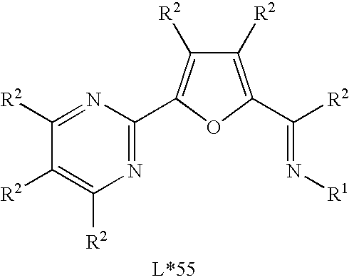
N1=C(C2=C([R2])C([R2])=C(C(=N[R1])[R2])O2)N=C([R2])C([R2])=C1[R2]
